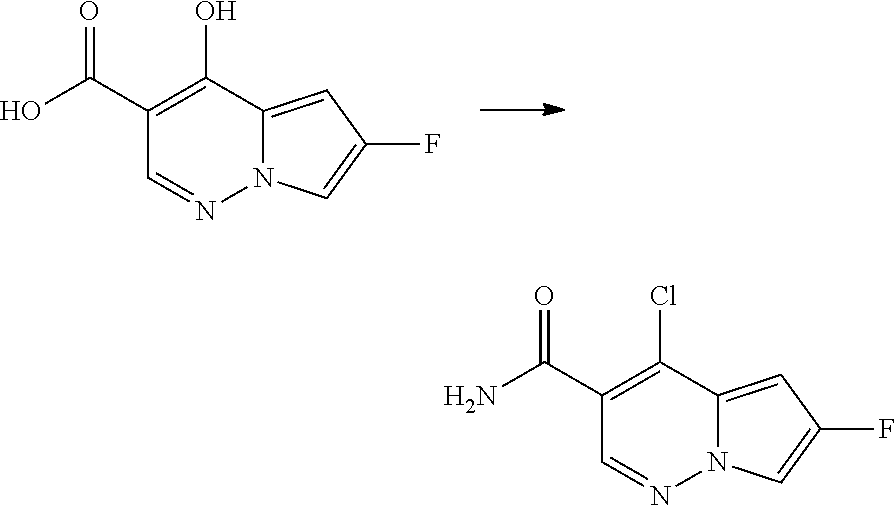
OC1=C(C(=O)O)C=NN2C1=CC(F)=C2.ClC1=C(C(=O)N)C=NN2C1=CC(F)=C2
